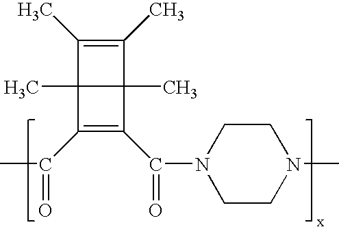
CC(=O)C1=C(C(N2CCN(C)CC2)=O)C2(C)C1(C)C(C)=C2C
